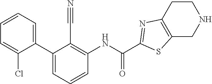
C1=C(Cl)C(C2=CC=CC(NC(=O)C3=NC4=C(CNCC4)S3)=C2C#N)=CC=C1
